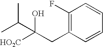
C1(F)=C(CC(O)(C(C)C)[HO2C])C=CC=C1
